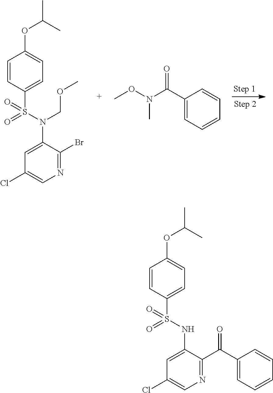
C1=CC(S(N(C2=CC(Cl)=CN=C2Br)COC)(=O)=O)=CC=C1OC(C)C.C1(C(N(OC)C)=O)=CC=CC=C1.C1=CC(S(NC2=CC(Cl)=CN=C2C(C2=CC=CC=C2)=O)(=O)=O)=CC=C1OC(C)C
